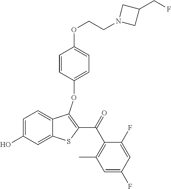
C1=C(O)C=C2C(=C1)C(OC1=CC=C(OCCN3CC(CF)C3)C=C1)=C(C(=O)C1=C(C)C=C(F)C=C1F)S2
